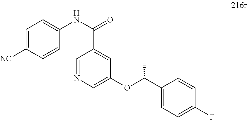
C1=C([NC])C=CC(NC(=O)C2=CC(OC(C3=CC=C(F)C=C3)C)=CN=C2)=C1
